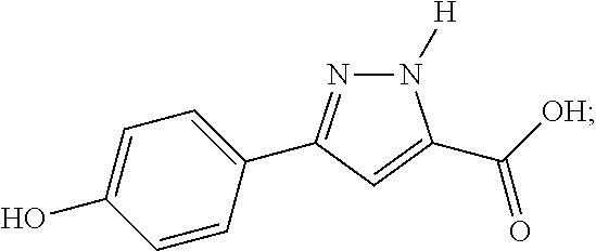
N1=C(C2=CC=C(O)C=C2)C=C(C([OH])=O)N1[H]
